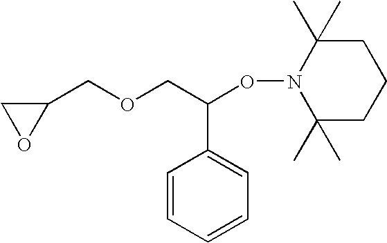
C1OC1COCC(ON1C(C)(C)CCCC1(C)C)C1=CC=CC=C1
